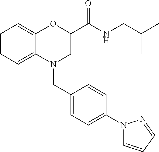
C1=CC=C2C(=C1)OC(C(NCC(C)C)=O)CN2CC1=CC=C(N2C=CC=N2)C=C1
